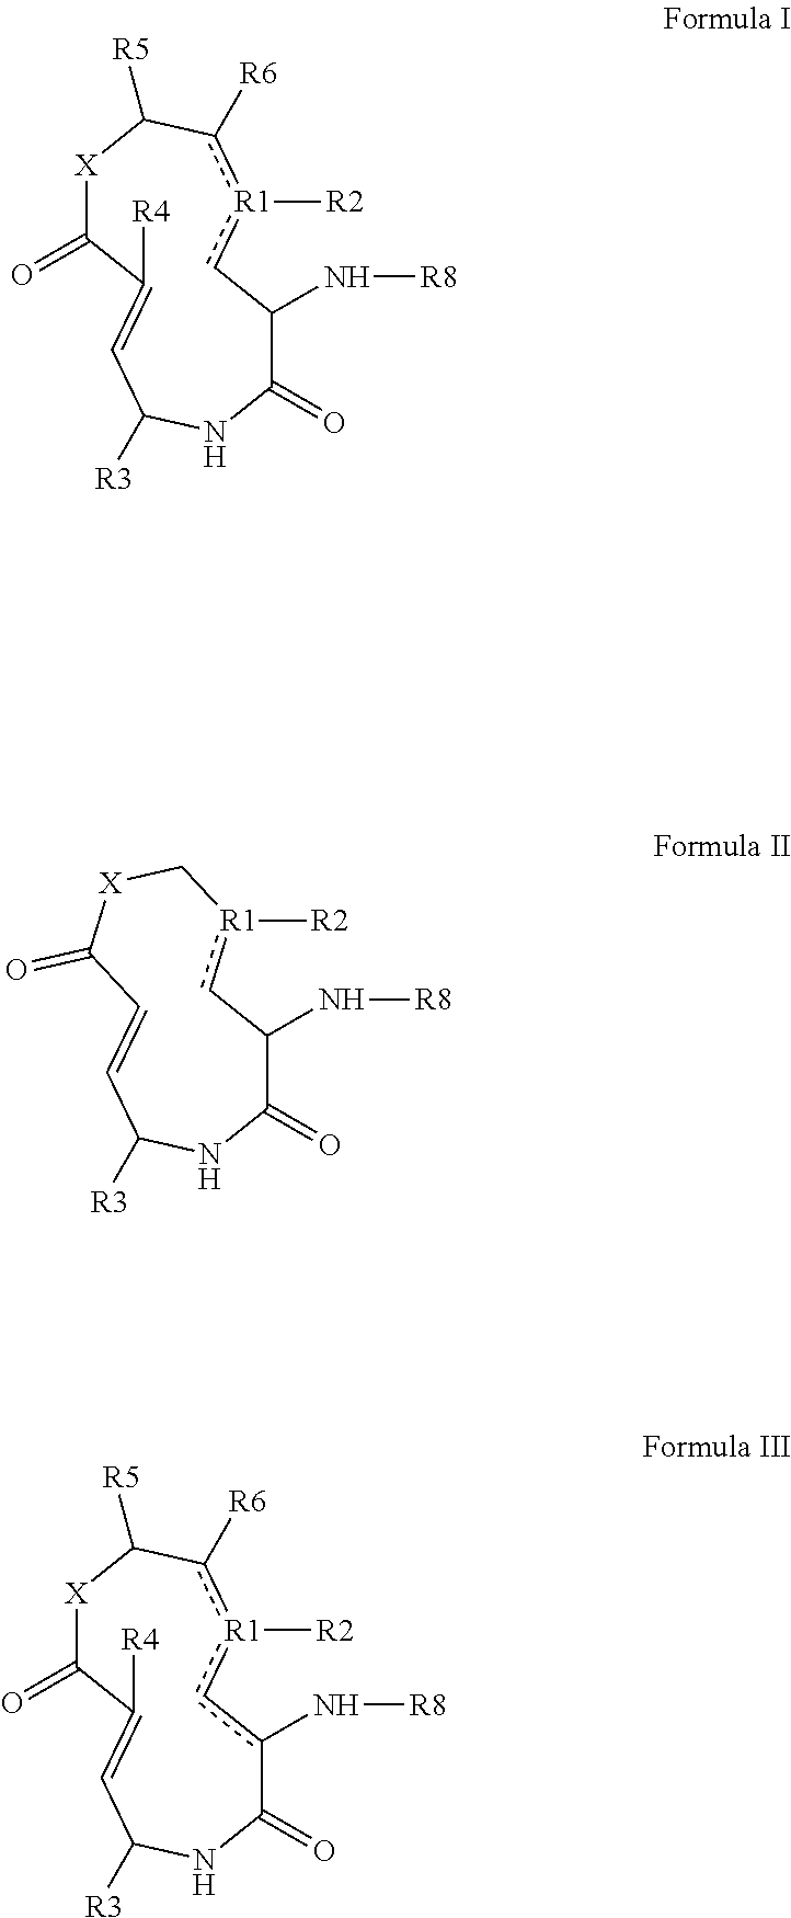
[X]1C(=O)C([R4])=CC([R3])NC(=O)C(N[R8])c[R1]([R2])c([R6])C1[R5].[X]1C(=O)C([R4])=CC([R3])NC(=O)c(N[R8])c[R1]([R2])c([R6])C1[R5].C1=CC([R3])NC(=O)C(N[R8])c[R1]([R2])C[X]C1=O
